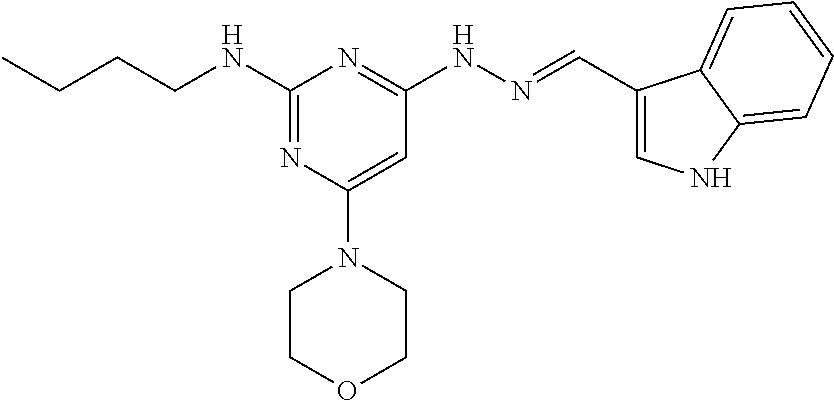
C(NC1=NC(N2CCOCC2)=CC(NN=CC2=CNC3=CC=CC=C23)=N1)CCC
